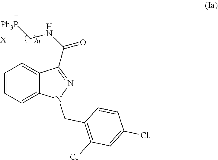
N1(CC2=C(Cl)C=C(Cl)C=C2)N=C(C(NC[Ph3P])=O)C2=CC=CC=C12.[X-]
